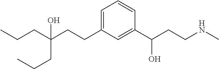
C1=C(CCC(CCC)(CCC)O)C=C(C(CCNC)O)C=C1
